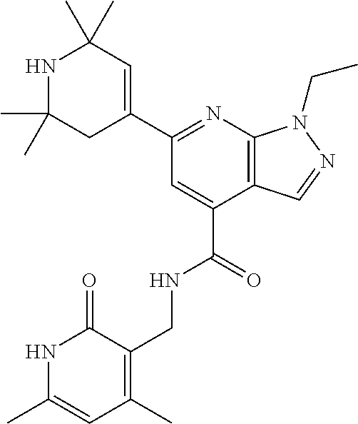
C1(C2=NC3=C(C(C(=O)NCC4=C(C)C=C(C)NC4=O)=C2)C=NN3CC)=CC(C)(C)NC(C)(C)C1
